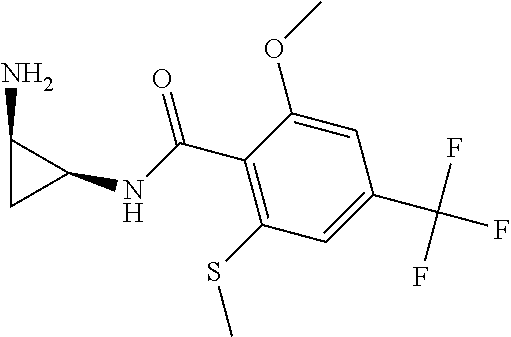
C1(C(NC2C(N)C2)=O)=C(SC)C=C(C(F)(F)F)C=C1OC
